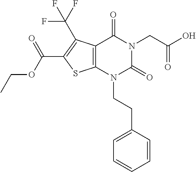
C12=C(N(CCC3=CC=CC=C3)C(=O)N(CC(O)=O)C1=O)SC(C(OCC)=O)=C2C(F)(F)F
